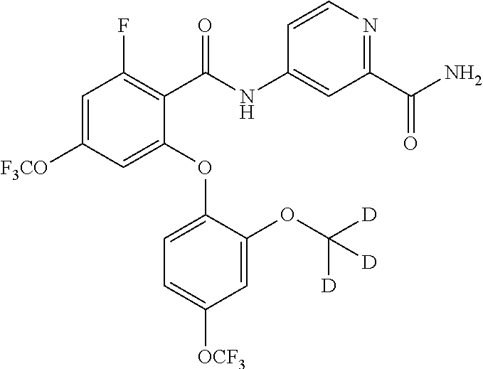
C1=C([F3CO])C=C(OC2=CC=C([OCF3])C=C2OC([D])([D])[D])C(C(NC2=CC(C(N)=O)=NC=C2)=O)=C1F
